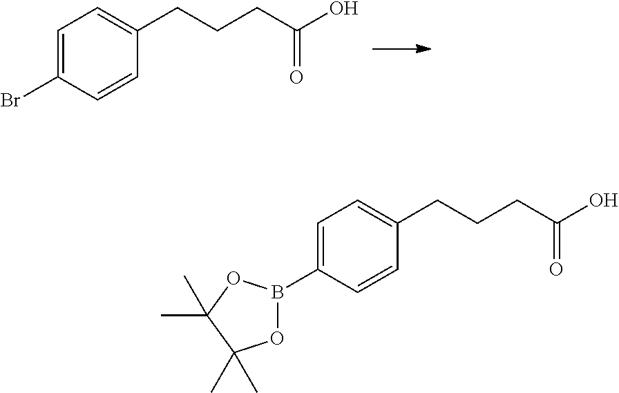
C1=C(Br)C=CC(CCCC(O)=O)=C1.C1=C(B2OC(C)(C)C(C)(C)O2)C=CC(CCCC(O)=O)=C1
